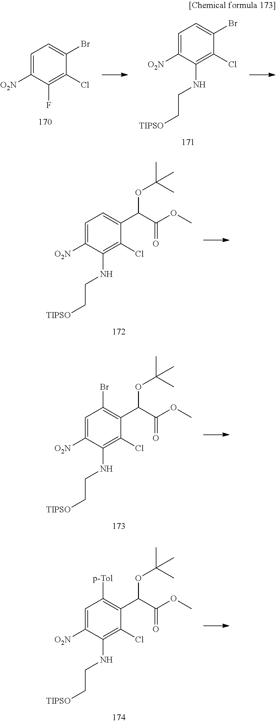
C1=C([O2N])C(F)=C(Cl)C(Br)=C1.C1=C([O2N])C(NCC[TIPSO])=C(Cl)C(Br)=C1.C1=C([O2N])C(NCC[TIPSO])=C(Cl)C(C(OC(C)(C)C)C(OC)=O)=C1.C1=C([O2N])C(NCC[TIPSO])=C(Cl)C(C(OC(C)(C)C)C(OC)=O)=C1Br.C1=C([O2N])C(NCC[TIPSO])=C(Cl)C(C(OC(C)(C)C)C(OC)=O)=C1[p-Tol]
